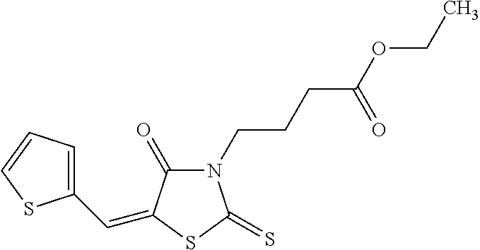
C1(C=C2C(=O)N(CCCC(OCC)=O)C(=S)S2)=CC=CS1
